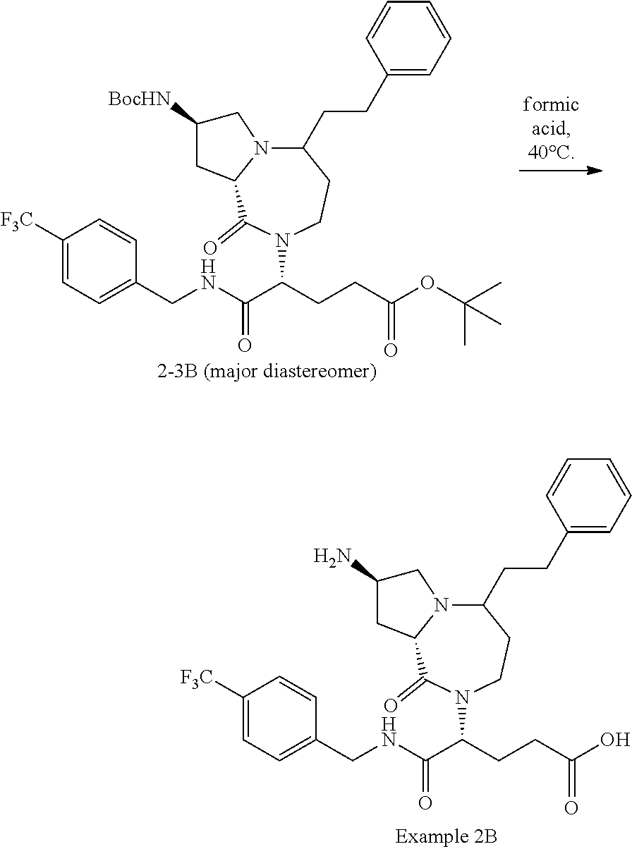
C1([F3C])=CC=C(CNC(=O)C(CCC(O)=O)N2C(=O)C3N(C(CCC4=CC=CC=C4)CC2)CC(N)C3)C=C1.C1([F3C])=CC=C(CNC(=O)C(CCC(OC(C)(C)C)=O)N2C(=O)C3N(C(CCC4=CC=CC=C4)CC2)CC([BocHN])C3)C=C1
